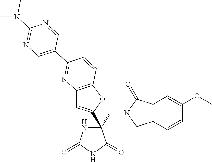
C12=C(OC(C3(CN4CC5=C(C4=O)C=C(OC)C=C5)NC(=O)NC3=O)=C1)C=CC(C1=CN=C(N(C)C)N=C1)=N2
